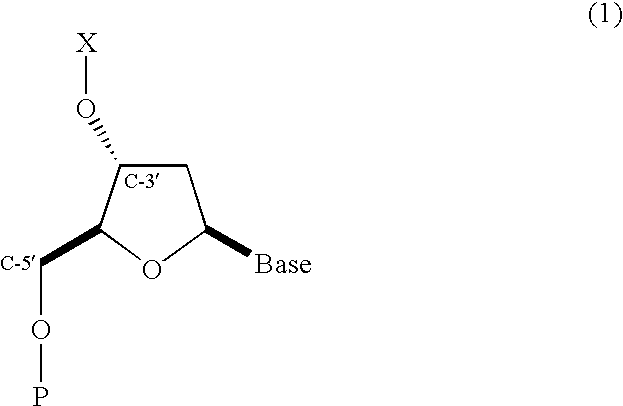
C1(O[X])C(COP)OC([Base])C1
